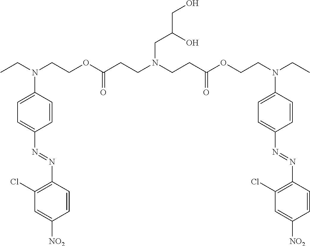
C1(Cl)=C(N=NC2=CC=C(N(CC)CCOC(CCN(CCC(OCCN(CC)C3=CC=C(N=NC4=C(Cl)C=C([NO2])C=C4)C=C3)=O)CC(CO)O)=O)C=C2)C=CC([NO2])=C1
